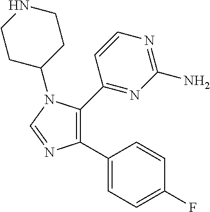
C1(C2=NC(N)=NC=C2)=C(C2=CC=C(F)C=C2)N=CN1C1CCNCC1
